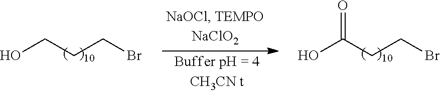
OC(CCBr)=O.OCCCBr
